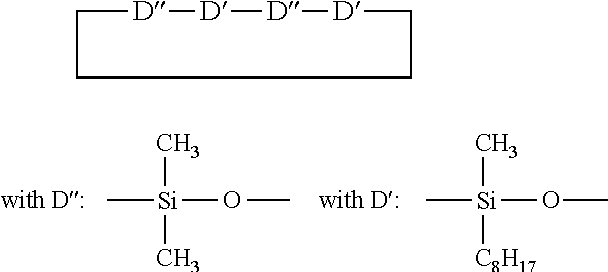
C[Si](C)(C)OC.C[Si](C)([C8H17])OC.[D]1CCCC[D][D][D]1
